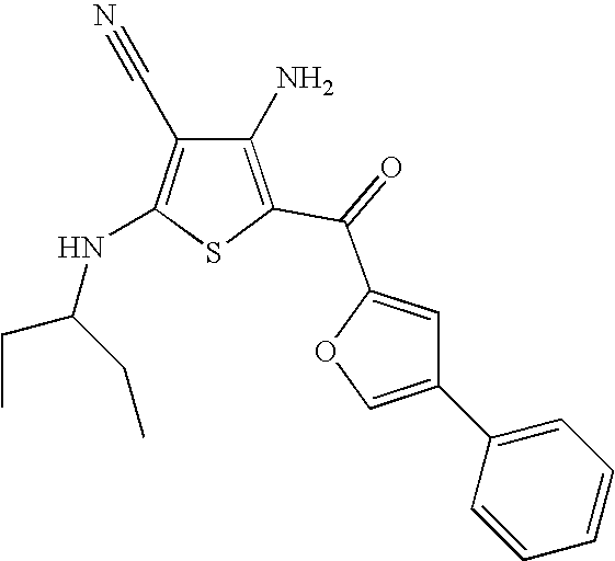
C1(N)=C(C(=O)C2=CC(C3=CC=CC=C3)=CO2)SC(NC(CC)CC)=C1C#N
